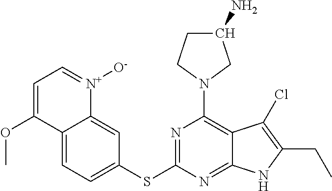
N1=C(SC2=CC=C3C(=C2)[N+]([O-])=CC=C3OC)N=C2C(=C1N1CC(N)CC1)C(Cl)=C(CC)N2
